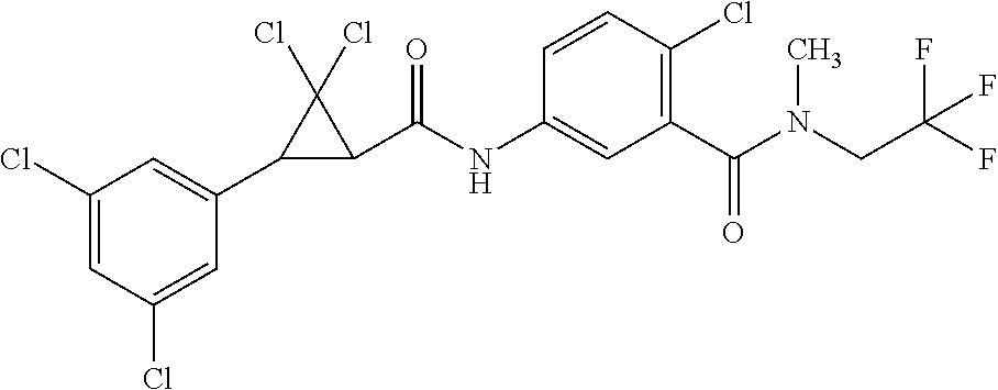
C1(Cl)=CC(Cl)=CC(C2C(C(NC3=CC(C(N(CC(F)(F)F)C)=O)=C(Cl)C=C3)=O)C2(Cl)Cl)=C1
